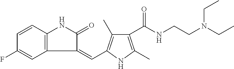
C1=CC2=C(C=C1F)C(=CC1=C(C)C(C(NCCN(CC)CC)=O)=C(C)N1)C(=O)N2
